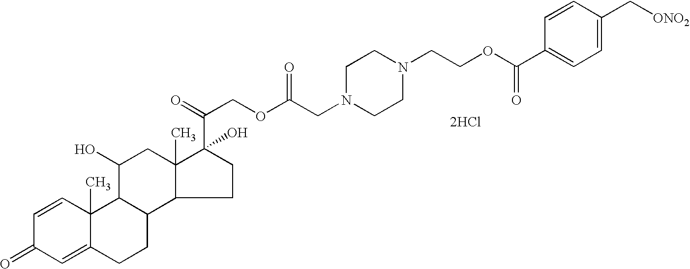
C1=CC2(C)C(=CC1=O)CCC1C3C(C)(CC(O)C21)C(C(COC(CN1CCN(CCOC(C2=CC=C(C[ONO2])C=C2)=O)CC1)=O)=O)(O)CC3.[2HCl]
